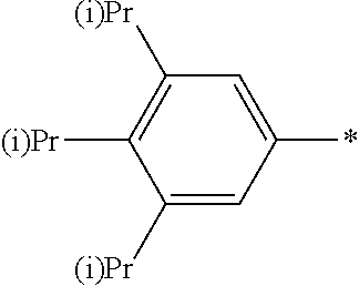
C1([(i)Pr])=CC(*)=CC([(i)Pr])=C1[(i)Pr]
